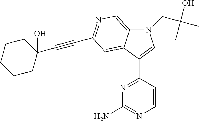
N1(CC(O)(C)C)C2=CN=C(C#CC3(O)CCCCC3)C=C2C(C2=NC(N)=NC=C2)=C1
